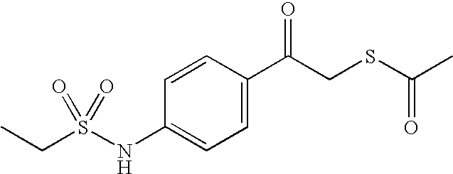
C(C)S(NC1=CC=C(C(CSC(=O)C)=O)C=C1)(=O)=O
